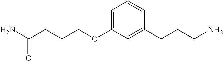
C(OC1=CC=CC(CCCN)=C1)CCC(N)=O
